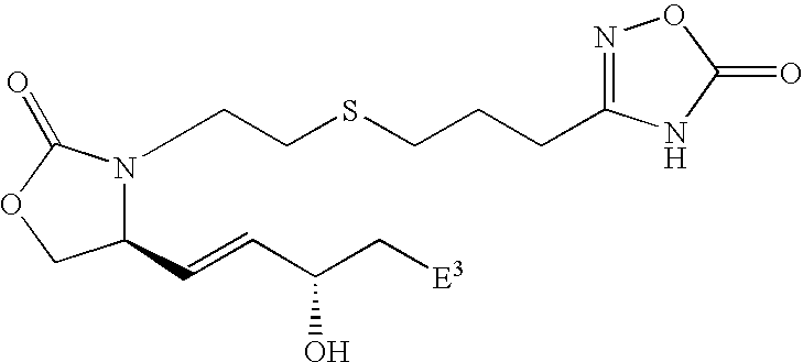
C(SCCN1C(C=CC(C[E3])O)COC1=O)CCC1=NOC(=O)N1
